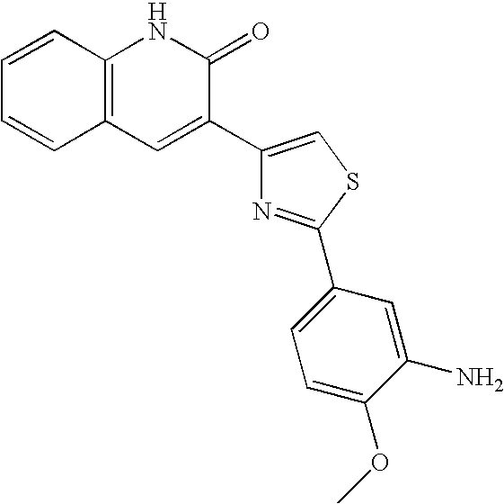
C1=CC2=C(C=C1)NC(=O)C(C1=CSC(C3=CC=C(OC)C(N)=C3)=N1)=C2
